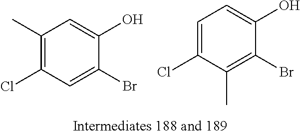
C1(C)=C(Cl)C=C(Br)C(O)=C1.C1=C(Cl)C(C)=C(Br)C(O)=C1
